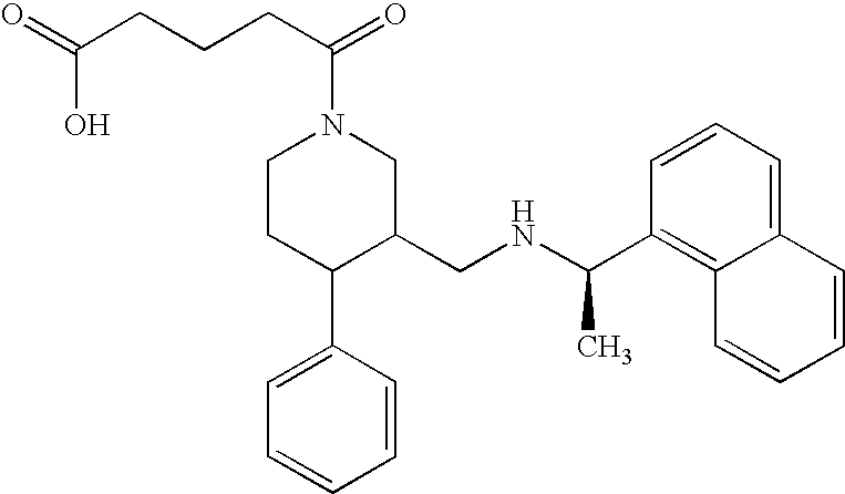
C1CC(C2=CC=CC=C2)C(CNC(C)C2=C3C(=CC=C2)C=CC=C3)CN1C(=O)CCCC(=O)O
